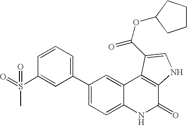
C1(C2=CC=CC(S(=O)(C)=O)=C2)=CC=C2C(=C1)C1=C(C(=O)N2)NC=C1C(OC1CCCC1)=O
